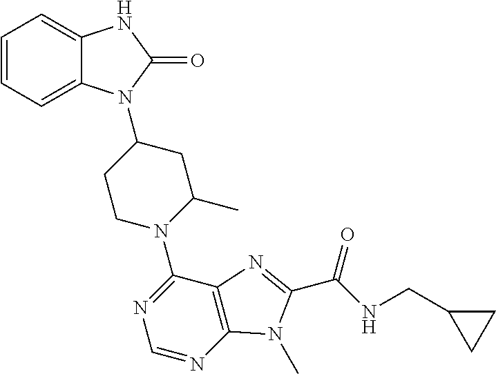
C1=CC=C2C(=C1)NC(=O)N2C1CCN(C2=NC=NC3=C2N=C(C(NCC2CC2)=O)N3C)C(C)C1
